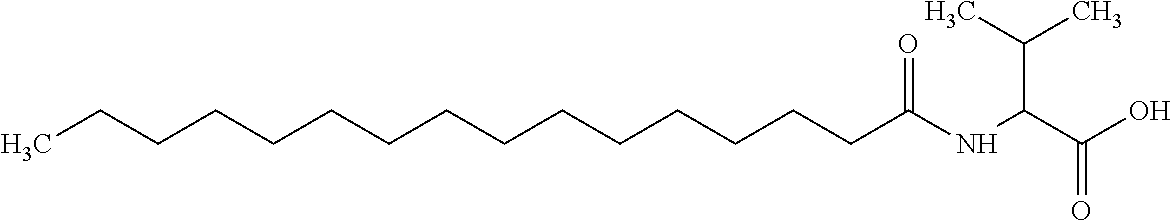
C(C(C)C)(C(O)=O)NC(CCCCCCCCCCCCCCC)=O
